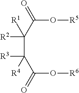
C(C([R2])(C(=O)O[R5])[R1])([R3])(C(=O)O[R6])[R4]
